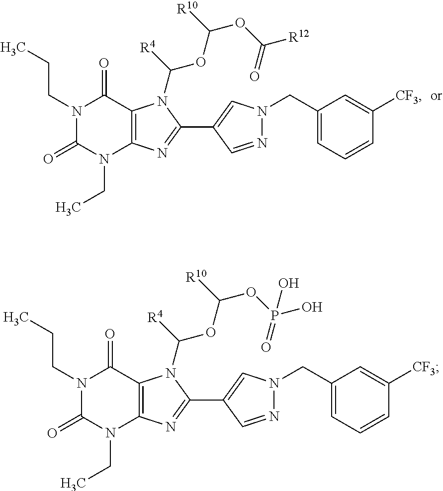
N1(CCC)C(=O)N(CC)C2=C(C1=O)N(C([R4])OC(OC([R12])=O)[R10])C(C1=CN(CC3=CC=CC([CF3])=C3)N=C1)=N2.N1(CCC)C(=O)N(CC)C2=C(C1=O)N(C([R4])OC(OP(O)(=O)O)[R10])C(C1=CN(CC3=CC=CC([CF3])=C3)N=C1)=N2
